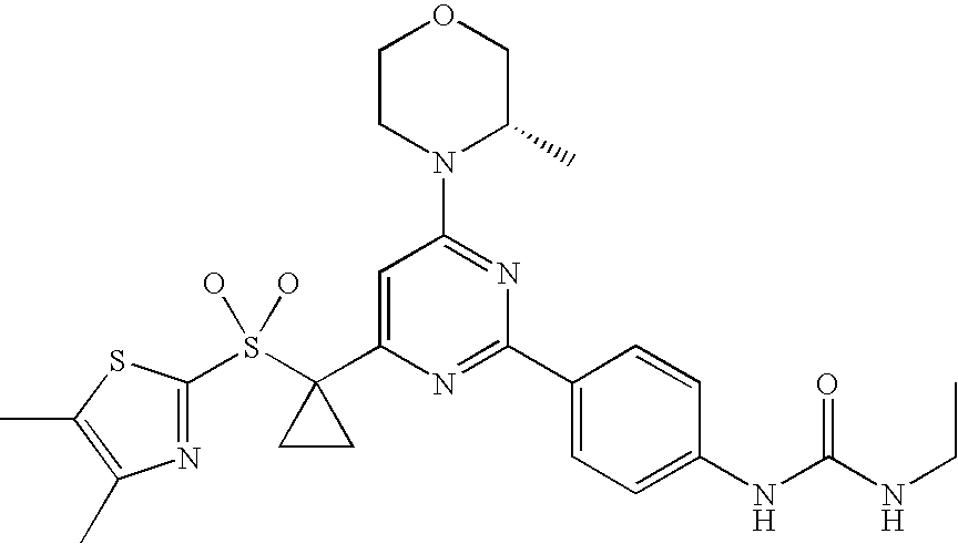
C1CN(C2=NC(C3=CC=C(NC(NCC)=O)C=C3)=NC(C3(S(O)(O)C4=NC(C)=C(C)S4)CC3)=C2)C(C)CO1
